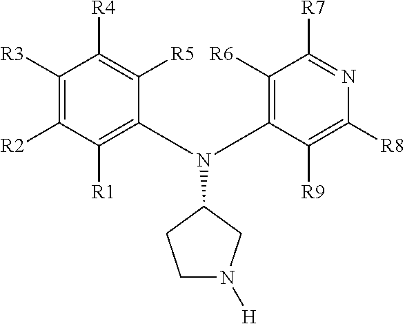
C1([R3])=C([R2])C([R1])=C(N(C2=C([R6])C([R7])=NC([R8])=C2[R9])C2CN([H])CC2)C([R5])=C1[R4]
